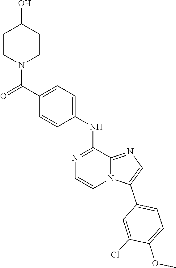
O=C(C1=CC=C(NC2=NC=CN3C2=NC=C3C2=CC=C(OC)C(Cl)=C2)C=C1)N1CCC(O)CC1
